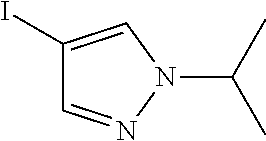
C1(I)=CN(C(C)C)N=C1
